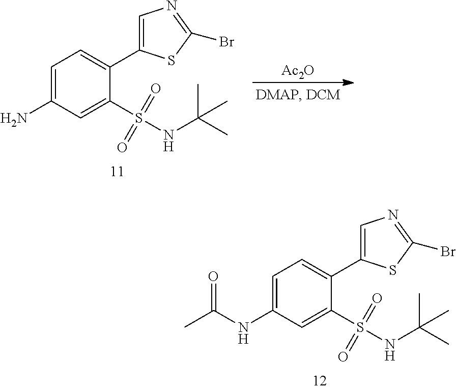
C1=C(NC(=O)C)C=C(S(NC(C)(C)C)(=O)=O)C(C2=CN=C(Br)S2)=C1.C1=C(N)C=C(S(NC(C)(C)C)(=O)=O)C(C2=CN=C(Br)S2)=C1.[Ac2O]
